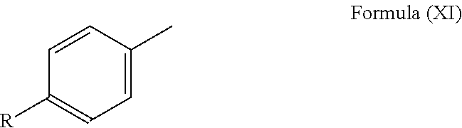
C1([R])=CC=C(C)C=C1
